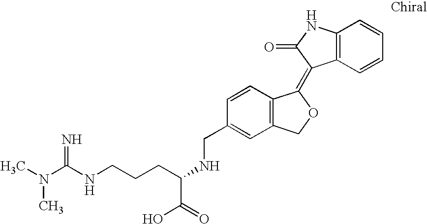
C1=CC(CNC(CCCNC(N(C)C)=N)C(=O)O)=CC2=C1C(=C1C3=C(C=CC=C3)NC1=O)OC2
